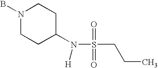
BN1CCC(N([H])S(=O)(=O)CCC)CC1
